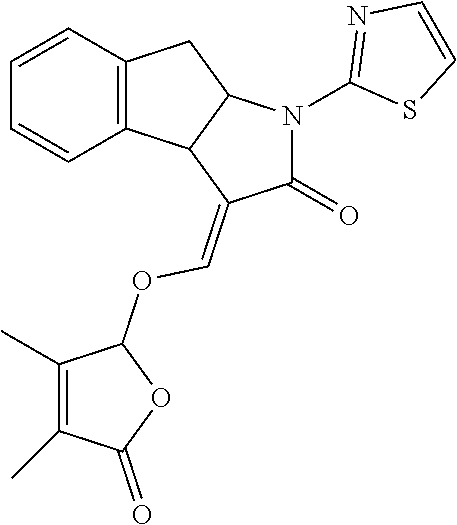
C12=C(C=CC=C1)CC1C2C(=COC2C(C)=C(C)C(=O)O2)C(=O)N1C1=NC=CS1
